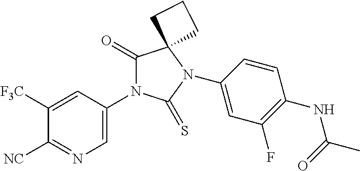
C1(N2C(=O)C3(N(C4=CC(F)=C(NC(=O)C)C=C4)C2=S)CCC3)=CN=C([NC])C([F3C])=C1
